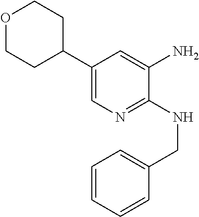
C1(C2CCOCC2)=CN=C(NCC2=CC=CC=C2)C(N)=C1
